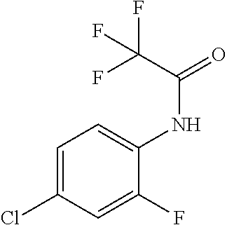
C1=C(Cl)C=C(F)C(NC(=O)C(F)(F)F)=C1
